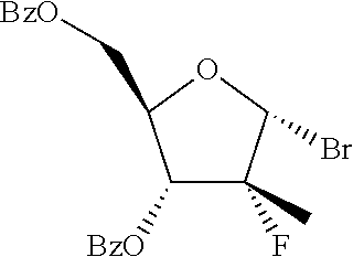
C1([BzO])C(C)(F)C(Br)OC1C[BzO]
